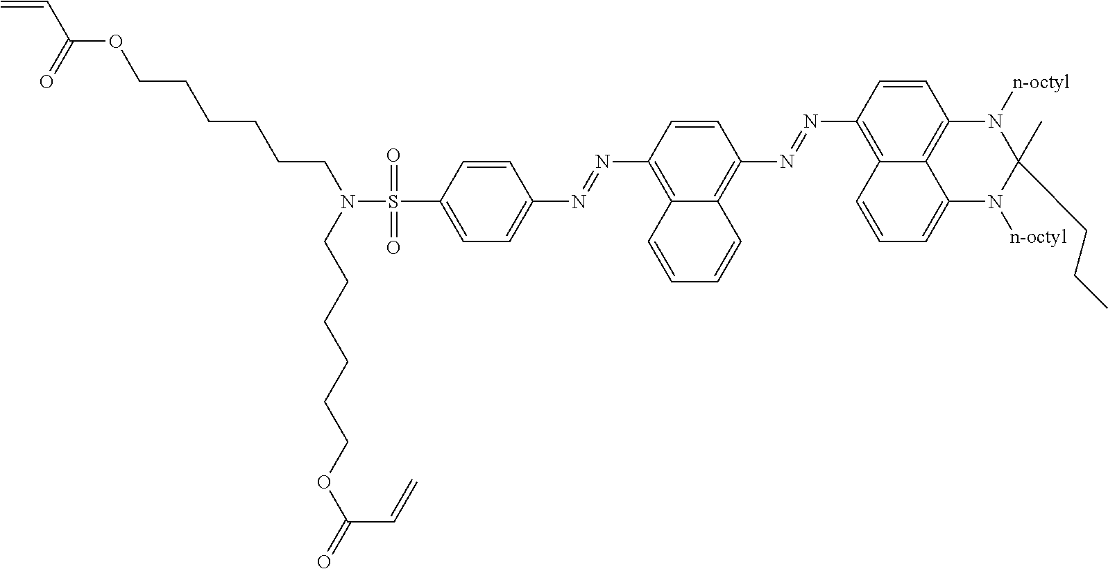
S(C1=CC=C(N=NC2=C3C(=C(N=NC4=C5C6=C(C=C4)N([n-octyl])C(C)(CCC)N([n-octyl])C6=CC=C5)C=C2)C=CC=C3)C=C1)(=O)(N(CCCCCCOC(=O)C=C)CCCCCCOC(C=C)=O)=O
